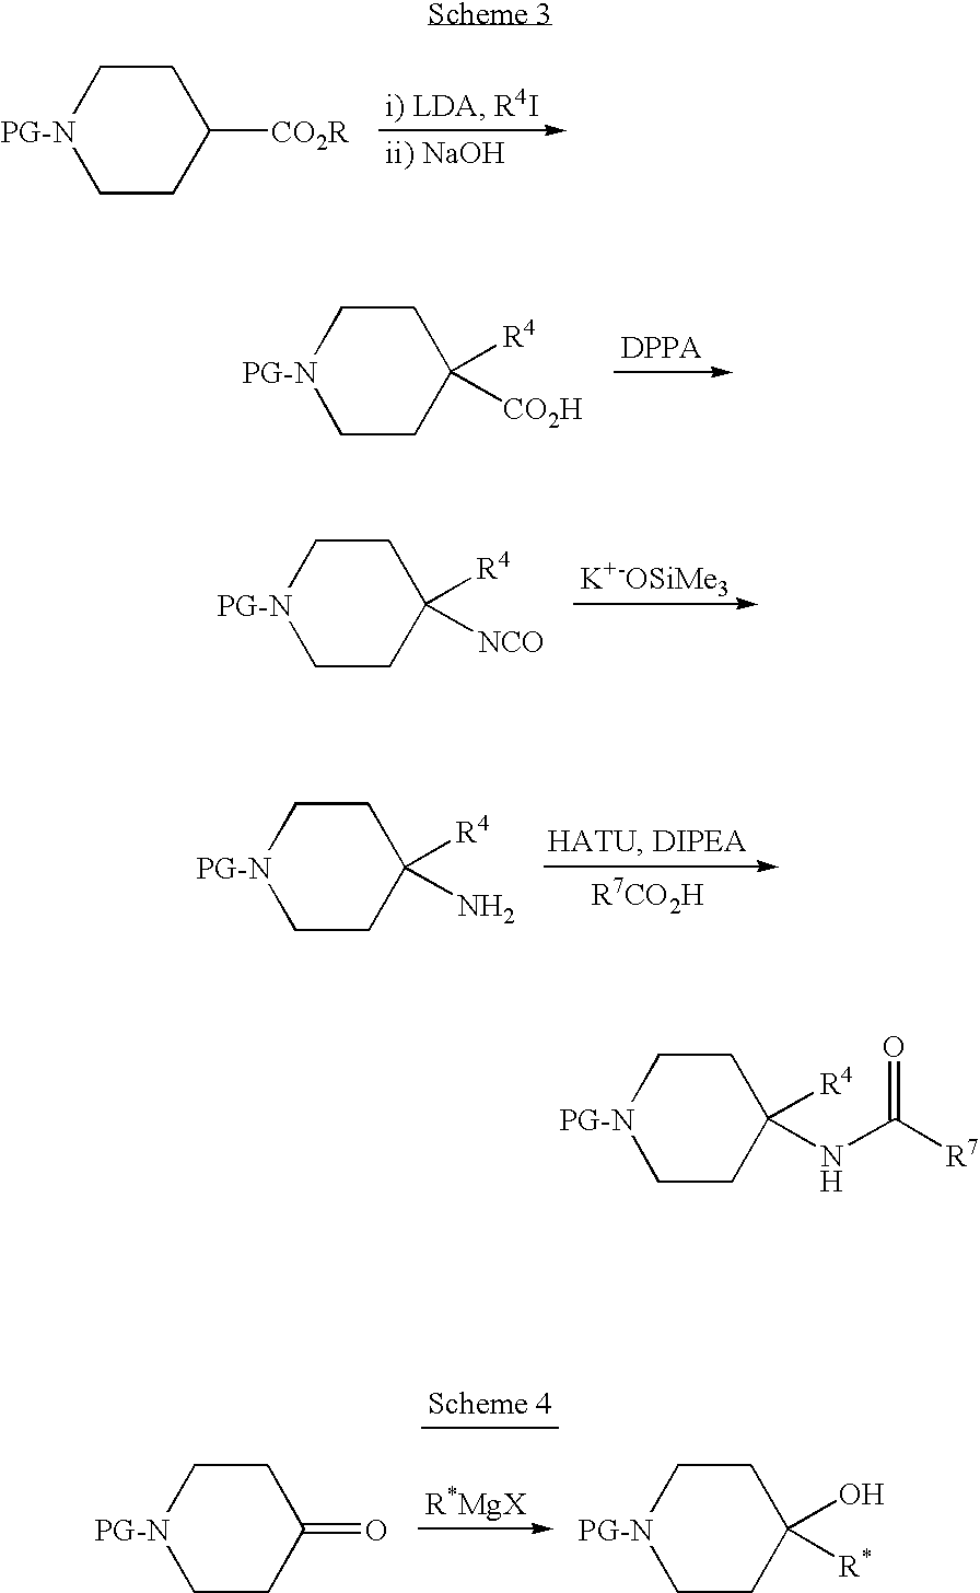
C1C[PG-N]CCC1[CO2R].C1C[PG-N]CCC1([R4])[CO2H].[K+-OSiMe3].C1C[PG-N]CCC1([R4])[NCO].C1C[PG-N]CCC1([R4])N.C1C[PG-N]CCC1=O.C1C[PG-N]CCC1(O)[R*].C1C[PG-N]CCC1([R4])NC([R7])=O
